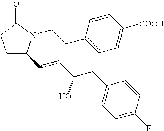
C(CC1=CC=C([COOH])C=C1)N1C(C=CC(O)CC2=CC=C(F)C=C2)CCC1=O
